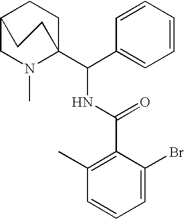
C1=CC(C(C23CCC(CN2C)CC3)NC(C2=C(C)C=CC=C2Br)=O)=CC=C1
